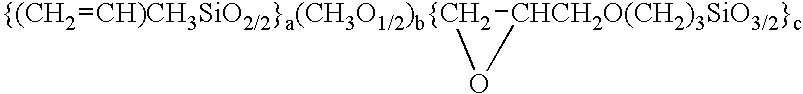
[{(CH2]=[CH)CH3SiO2/2}a(CH3O1/2)b{CH2]1[CHCH2O(CH2)3SiO3/2}c]O1
